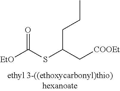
[EtO]C(SC(C[COOEt])CCC)=O
